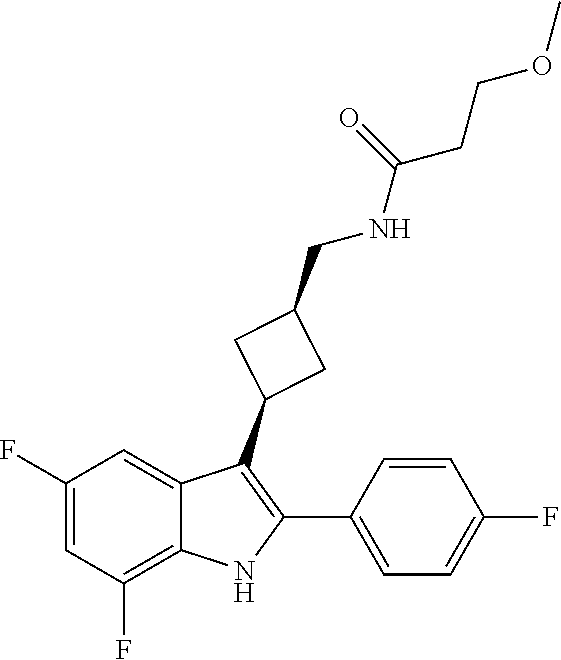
C1=CC(F)=CC=C1C1=C(C2CC(CNC(=O)CCOC)C2)C2=CC(F)=CC(F)=C2N1
